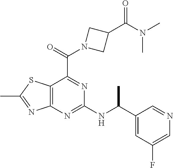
C12=C(N=C(NC(C3=CC(F)=CN=C3)C)N=C1C(=O)N1CC(C(N(C)C)=O)C1)N=C(C)S2
